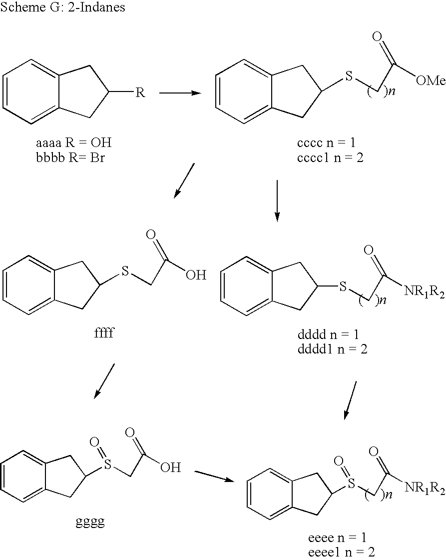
C1=CC=C2C(=C1)CC(SCC(=O)[OMe])C2.C1=CC=C2C(=C1)CC([R])C2.C1=CC=C2C(=C1)CC(SCC(=O)[NR1R2])C2.C12=CC=CC=C1CC(SCC(=O)O)C2.C1=CC=C2C(=C1)CC(S(CC(=O)[NR1R2])=O)C2.C1=CC=C2C(=C1)CC(S(CC(=O)O)=O)C2
